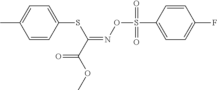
C1=CC(SC(=NOS(C2=CC=C(F)C=C2)(=O)=O)C(OC)=O)=CC=C1C
